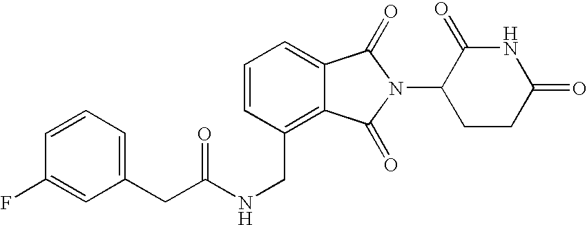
C(C1=C2C(=CC=C1)C(=O)N(C1CCC(=O)NC1=O)C2=O)NC(CC1=CC=CC(F)=C1)=O
